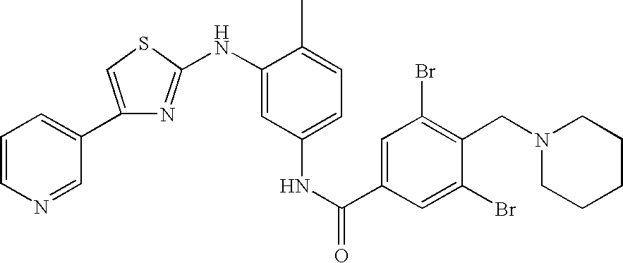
C1(C2=CC=CN=C2)=CSC(NC2=CC(NC(C3=CC(Br)=C(CN4CCCCC4)C(Br)=C3)=O)=CC=C2C)=N1
